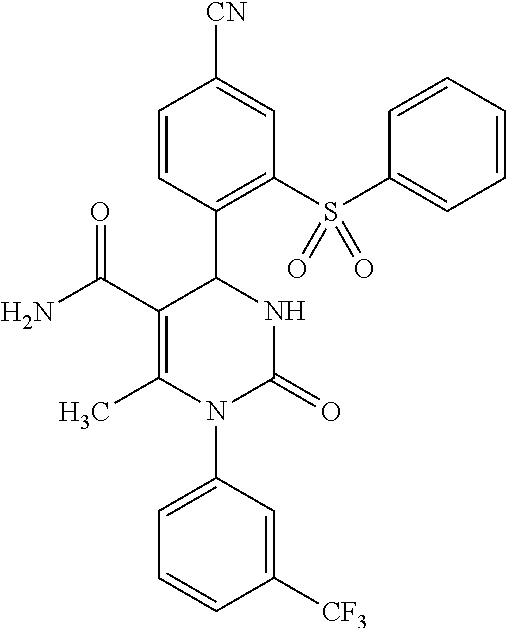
C1=CC(C2C(C(N)=O)=C(C)N(C3=CC=CC([CF3])=C3)C(=O)N2)=C(S(C2=CC=CC=C2)(=O)=O)C=C1[CN]
